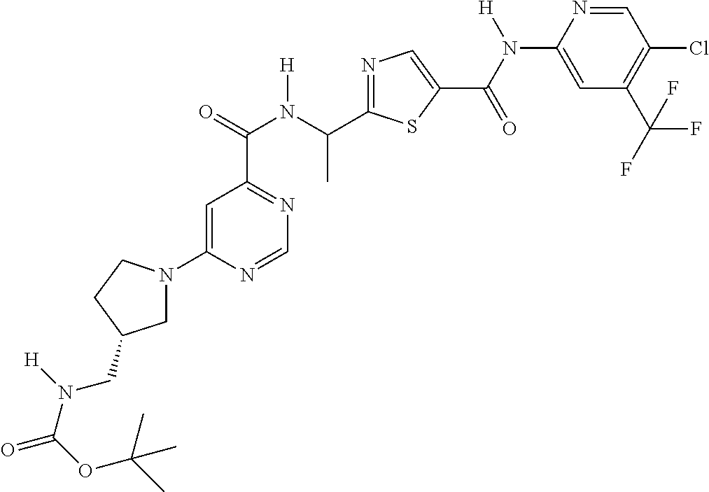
C1=C(N2CC(CN([H])C(=O)OC(C)(C)C)CC2)N=CN=C1C(N(C(C1=NC=C(C(=O)N(C2=CC(C(F)(F)F)=C(Cl)C=N2)[H])S1)C)[H])=O
